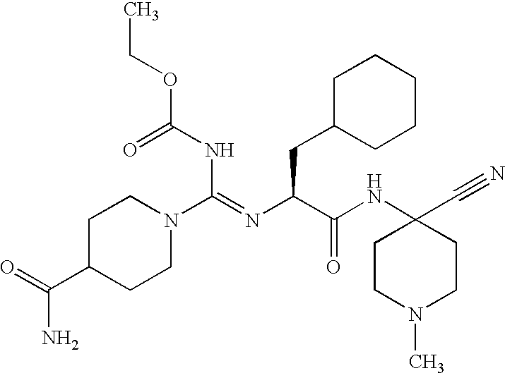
O=C(NC(=NC(C(NC1(C#N)CCN(C)CC1)=O)CC1CCCCC1)N1CCC(C(=O)N)CC1)OCC
